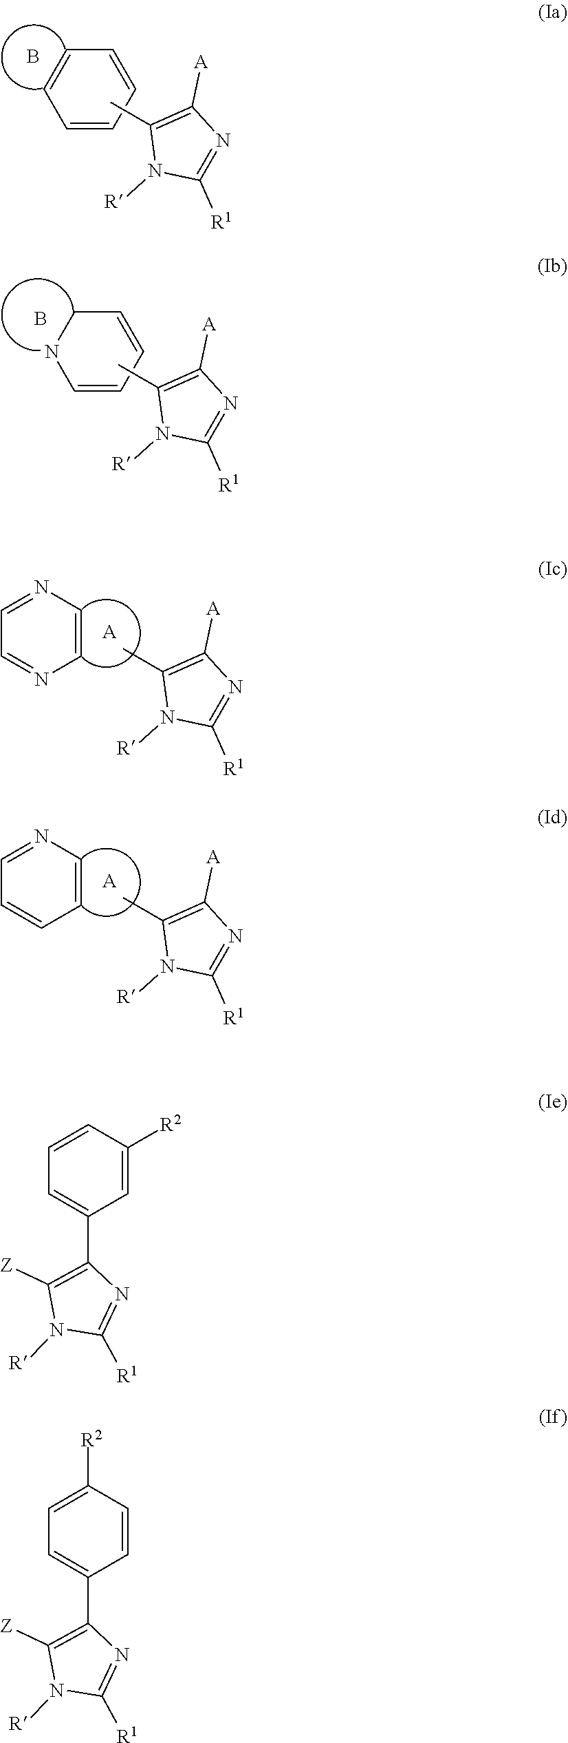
C1=CC=CC=C1.CC1=C([A])N=C([R1])N1[R].B.C1=CC=CCN1.CC1=C([A])N=C([R1])N1[R].B.CC1=C([A])N=C([R1])N1[R].C1=CN=CC=N1.[A].CC1=C([A])N=C([R1])N1[R].C1=CN=CC=C1.[A].C1=CC=C(C2=C([Z])N([R])C([R1])=N2)C=C1[R2].C1([R2])=CC=C(C2=C([Z])N([R])C([R1])=N2)C=C1
